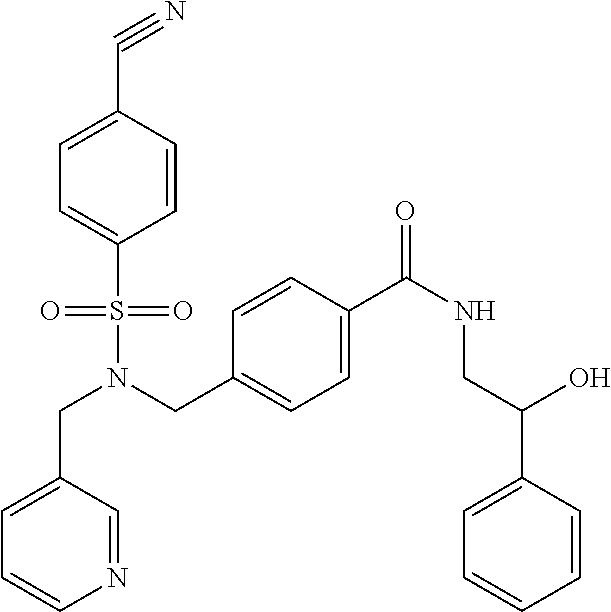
C(N(CC1=CC=C(C(NCC(C2=CC=CC=C2)O)=O)C=C1)S(=O)(=O)C1=CC=C(C#N)C=C1)C1=CC=CN=C1
